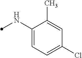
C1(NC)=CC=C(Cl)C=C1C
